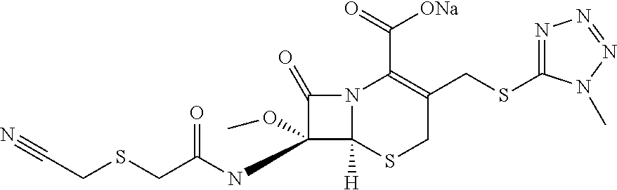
N12C([H])(SCC(CSC3=NN=NN3C)=C1C([ONa])=O)C(NC(CSCC#N)=O)(OC)C2=O
